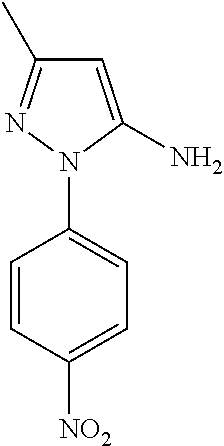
C1=CC([NO2])=CC=C1N1C(N)=CC(C)=N1
